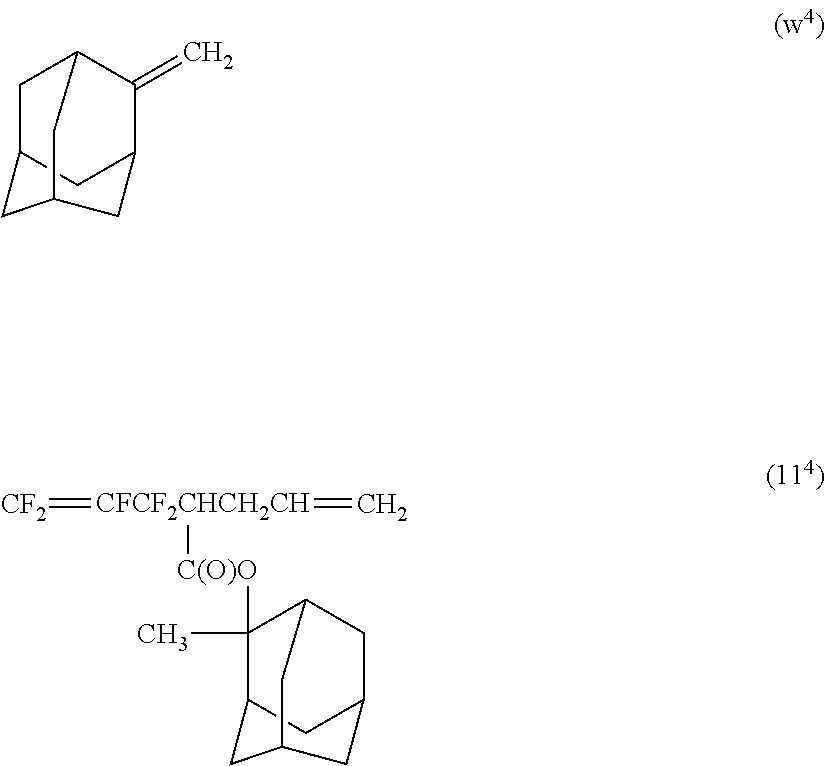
C1C2CC3C(=C)C1CC(C2)C3.C1(C)([C(O)O][CFCF2CHCH2CH](=[CF2])=C)C2CC3CC1CC(C2)C3
